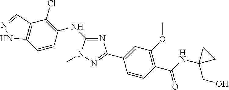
C12=C(C=CC(NC3=NC(C4=CC(OC)=C(C(NC5(CO)CC5)=O)C=C4)=NN3C)=C1Cl)NN=C2
